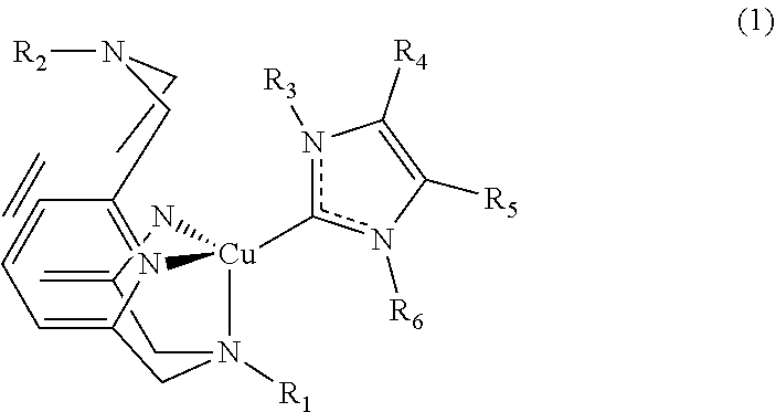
N12=C3C=CC=C1CN1([R1])[Cu]2(c2n([R3])C([R4])=C([R5])n2[R6])N2=C(C=CC=C2C1)CN([R2])C3
